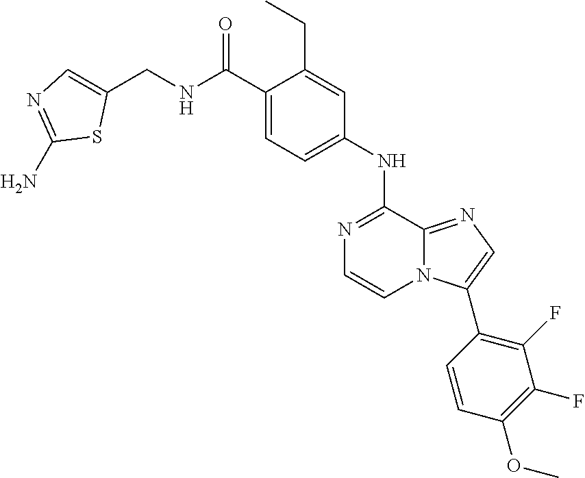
C1(C(NCC2=CN=C(N)S2)=O)=CC=C(NC2=NC=CN3C2=NC=C3C2=C(F)C(F)=C(OC)C=C2)C=C1CC
